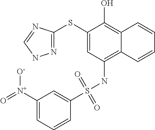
N1=C(SC2=CC(NS(C3=CC([N+](=O)[O-])=CC=C3)(=O)=O)=C3C(=C2O)C=CC=C3)N=CN1
